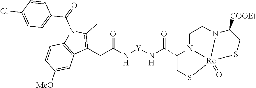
C12=C(N(C(=O)C3=CC=C(Cl)C=C3)C(C)=C1CC(N[Y]NC(=O)C1N3CCN4C([COOEt])CS[Re]34(=O)SC1)=O)C=CC([MeO])=C2
